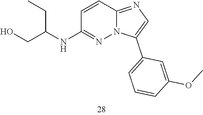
N(C1=NN2C(=NC=C2C2=CC=CC(OC)=C2)C=C1)C(CO)CC
